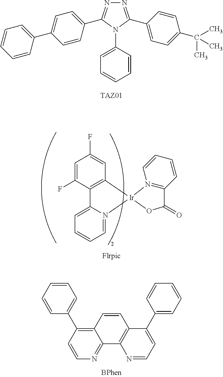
C1=CC(N2C(C3=CC=C(C(C)(C)C)C=C3)=NN=C2C2=CC=C(C3=CC=CC=C3)C=C2)=CC=C1.C1=C(F)C2=C(C=C1F)[Ir]1(N3=CC=CC=C23)N2=C(C=CC=C2)C(=O)O1.C1=CC=CC(C2=C3C(=NC=C2)C2=C(C=C3)C(C3=CC=CC=C3)=CC=N2)=C1
